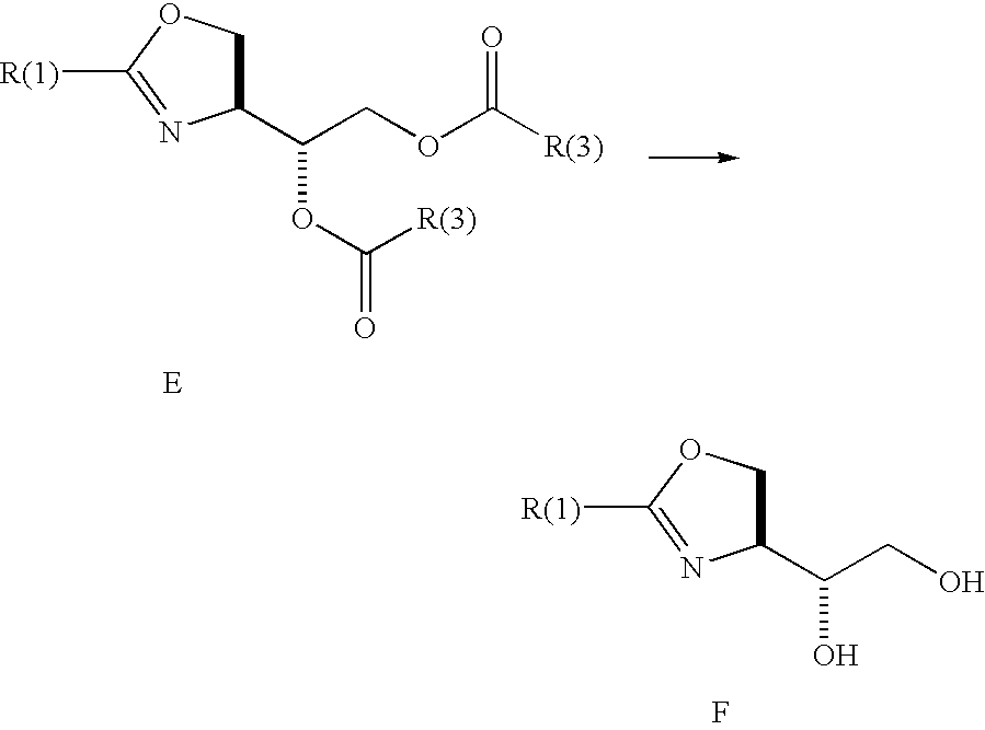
C1(C(COC([R(3)])=O)OC(=O)[R(3)])COC([R(1)])=N1.C1(C(CO)O)COC([R(1)])=N1.F
